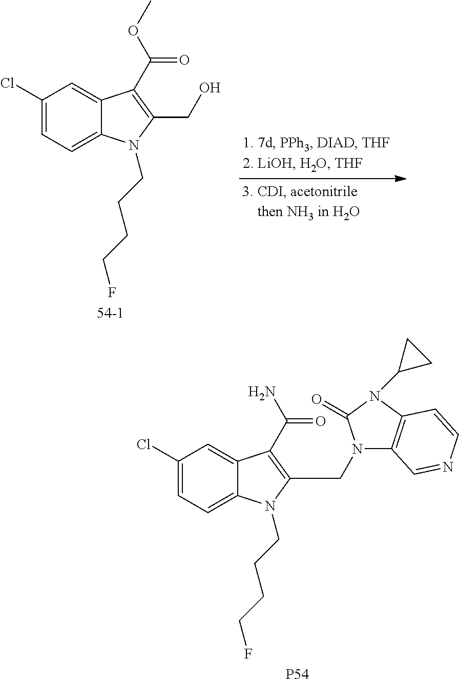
C1(Cl)=CC=C2C(=C1)C(C(OC)=O)=C(CO)N2CCCCF.C1(Cl)=CC=C2C(=C1)C(C(N)=O)=C(CN1C3=C(N(C4CC4)C1=O)C=CN=C3)N2CCCCF.[P54]
